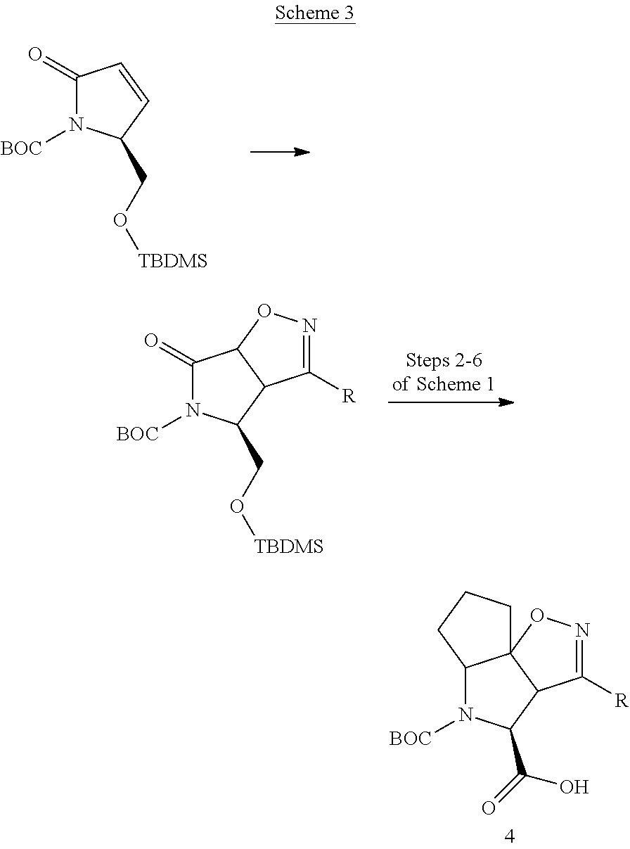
C1(=O)N([BOC])C(CO[TBDMS])C=C1.C1(=O)N([BOC])C(CO[TBDMS])C2C1ON=C2[R].C12N([BOC])C(C(=O)O)C3C([R])=NOC13CCC2
